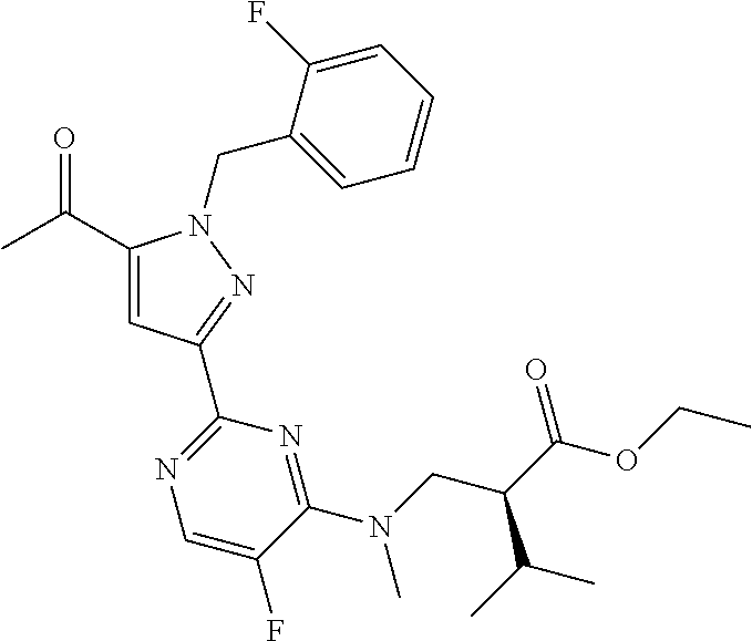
CC(=O)C1=CC(C2=NC=C(F)C(N(CC(C(C)C)C(=O)OCC)C)=N2)=NN1CC1=CC=CC=C1F
